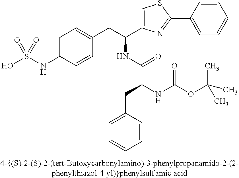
OS(NC1=CC=C(CC(C2=CSC(C3=CC=CC=C3)=N2)NC(C(CC2=CC=CC=C2)NC(OC(C)(C)C)=O)=O)C=C1)(=O)=O
